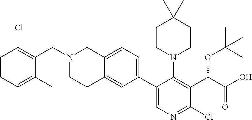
C(N1CCC2=CC(C3=CN=C(Cl)C(C(C(O)=O)OC(C)(C)C)=C3N3CCC(C)(C)CC3)=CC=C2C1)C1=C(Cl)C=CC=C1C
